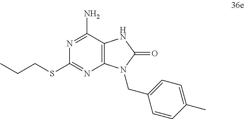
N1=C(N)C2=C(N=C1SCCC)N(CC1=CC=C(C)C=C1)C(=O)N2
